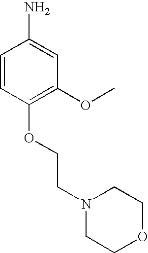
C1=CC(OCCN2CCOCC2)=C(OC)C=C1N
